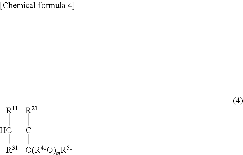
C(C(C)([R21])[O(R41O)mR51])([R11])[R31]
